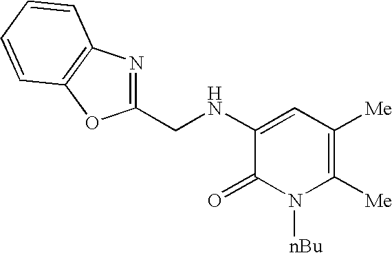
C1(CNC2=CC([Me])=C([Me])N([nBu])C2=O)=NC2=C(O1)C=CC=C2
